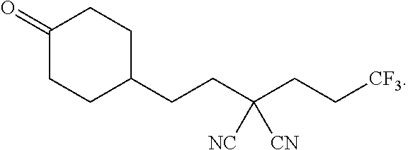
C1(=O)CCC(CCC(CC[CF3])([CN])[NC])CC1
